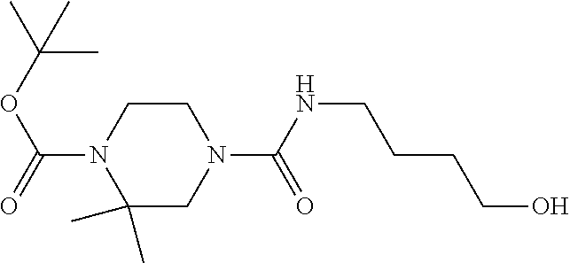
C(N1C(C)(C)CN(C(NCCCCO)=O)CC1)(=O)OC(C)(C)C
